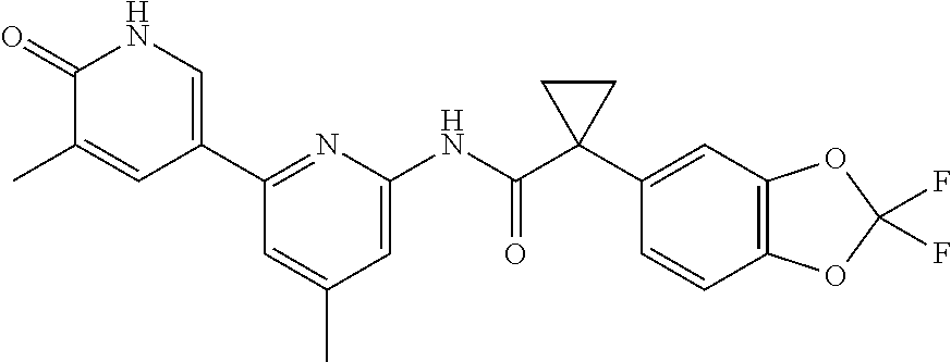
C1(=O)C(C)=CC(C2=NC(NC(C3(C4=CC5=C(C=C4)OC(F)(F)O5)CC3)=O)=CC(C)=C2)=CN1
